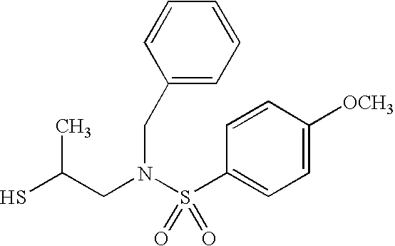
SC(CN(S(C1=CC=C([OCH3])C=C1)(=O)=O)CC1=CC=CC=C1)C
